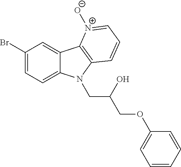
C1(Br)=CC=C2C(=C1)C1=C(N2CC(COC2=CC=CC=C2)O)C=CC=[N+]1[O-]
